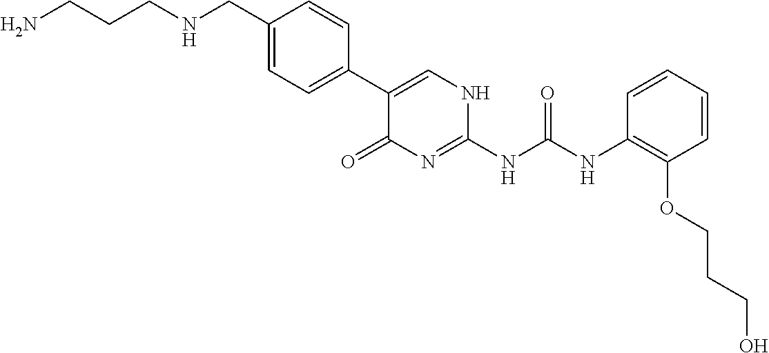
C1(CNCCCN)=CC=C(C2=CNC(NC(NC3=C(OCCCO)C=CC=C3)=O)=NC2=O)C=C1
